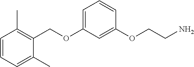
C1=C(OCC2=C(C)C=CC=C2C)C=C(OCCN)C=C1
